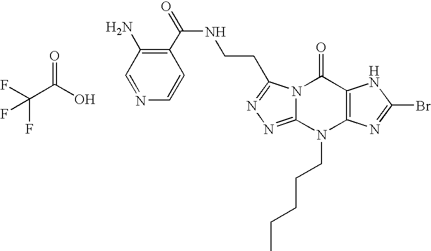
C(C(O)=O)(F)(F)F.N(CCC1=NN=C2N1C(=O)C1=C(N2CCCCC)N=C(Br)N1)C(=O)C1=C(N)C=NC=C1
